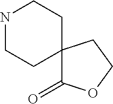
N1CCC2(CC1)C(=O)OCC2
